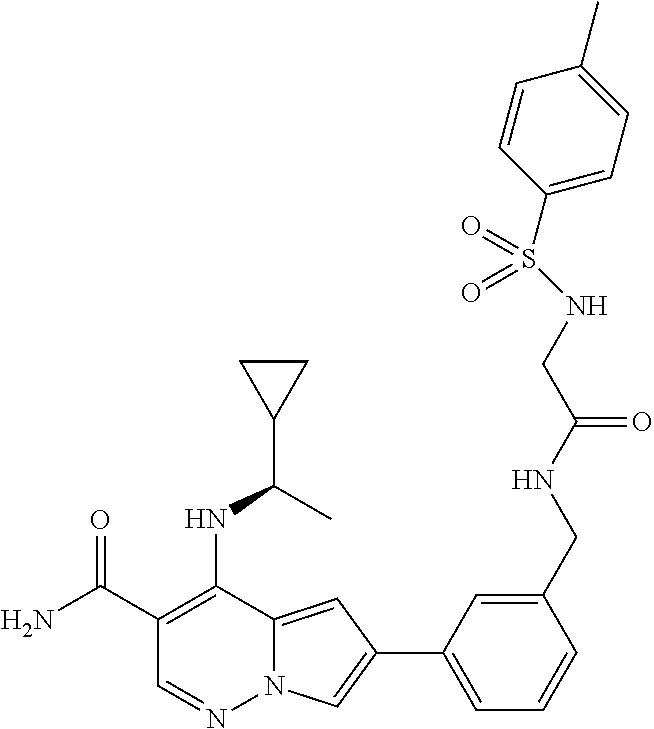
C1(C(N)=O)=C(NC(C2CC2)C)C2=CC(C3=CC=CC(CNC(=O)CNS(C4=CC=C(C)C=C4)(=O)=O)=C3)=CN2N=C1
